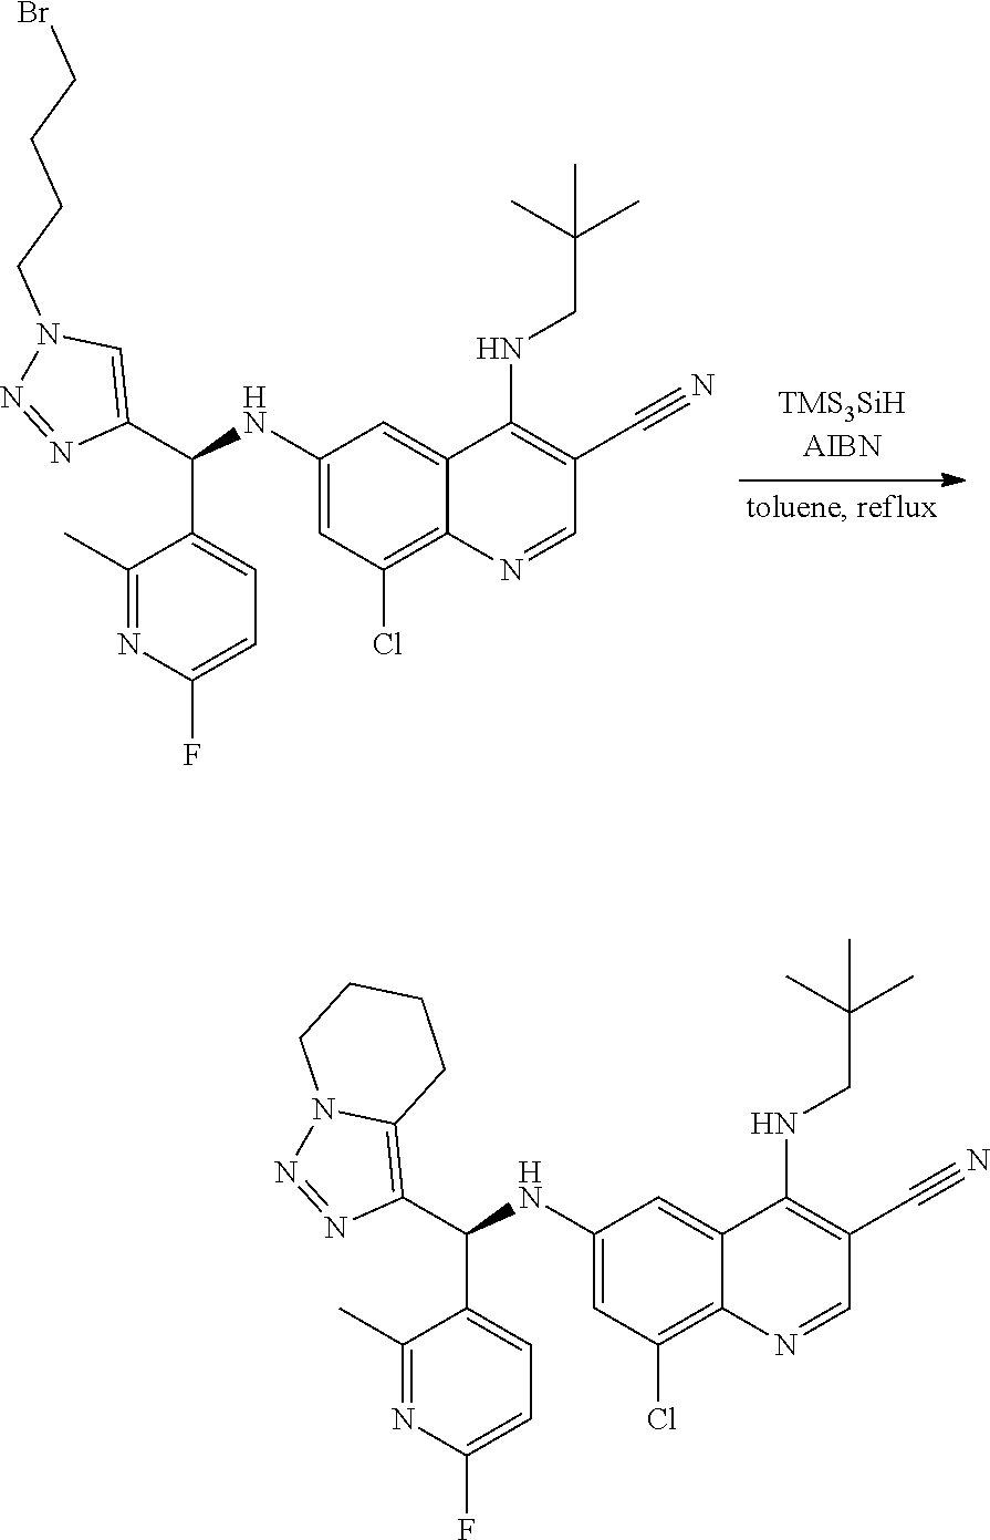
C1(C)=NC(F)=CC=C1C(C1=C2N(N=N1)CCCC2)NC1=CC(Cl)=C2C(=C1)C(NCC(C)(C)C)=C(C#N)C=N2.C1(C)=NC(F)=CC=C1C(C1=CN(CCCCBr)N=N1)NC1=CC(Cl)=C2C(=C1)C(NCC(C)(C)C)=C(C#N)C=N2
